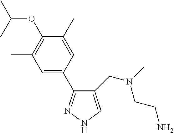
C1=C(C2=NNC=C2CN(C)CCN)C=C(C)C(OC(C)C)=C1C
